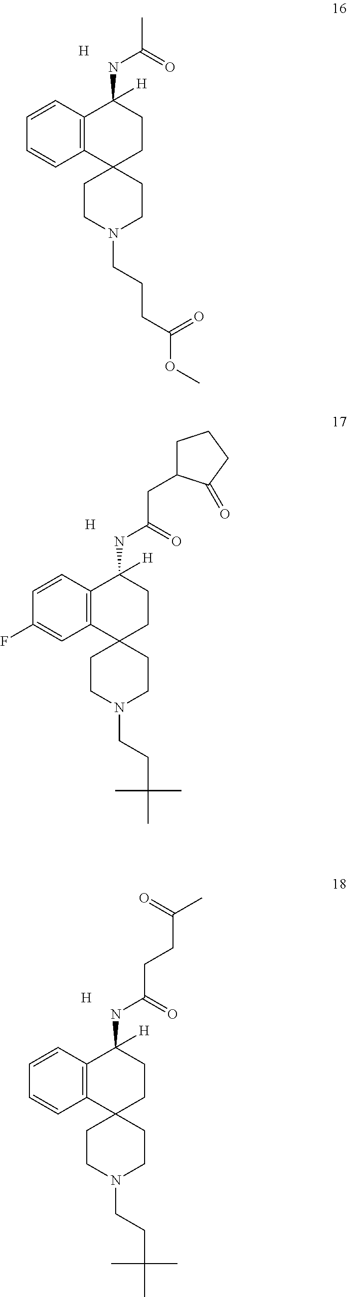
[H].C12=C(C=CC=C1)C([H])(NC(C)=O)CCC21CCN(CCCC(=O)OC)CC1.[H].C12=C(C=CC(F)=C1)C([H])(NC(CC1CCCC1=O)=O)CCC21CCN(CCC(C)(C)C)CC1.[H].C12=C(C=CC=C1)C([H])(NC(CCC(C)=O)=O)CCC21CCN(CCC(C)(C)C)CC1
